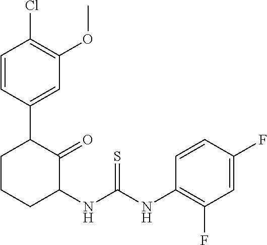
C1=CC(C2CCCC(NC(NC3=C(F)C=C(F)C=C3)=S)C2=O)=CC(OC)=C1Cl
